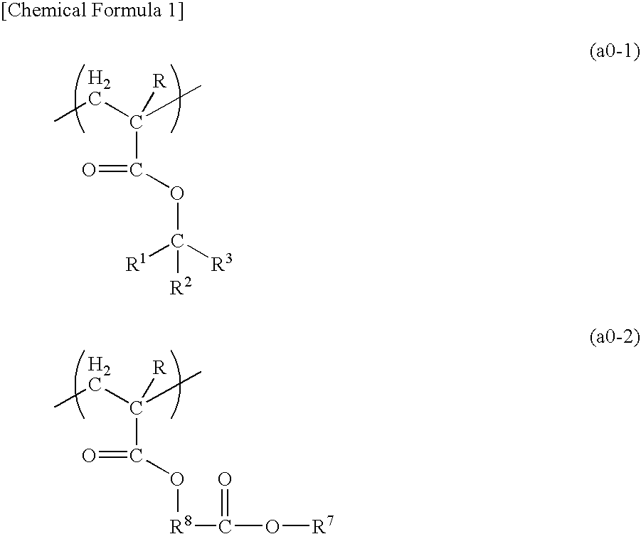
CCC(C)([R])C(=O)OC([R3])([R1])[R2].CCC(C)([R])C(=O)O[R8]C(=O)O[R7]
